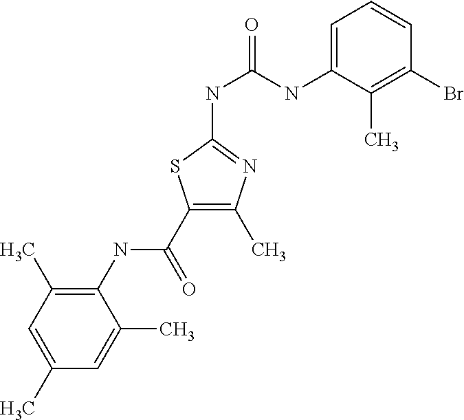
C1(NC(C2=C(C)N=C(NC(=O)NC3=CC=CC(Br)=C3C)S2)=O)=C(C)C=C(C)C=C1C
